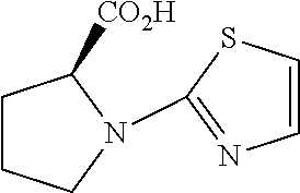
C1CCN(C2=NC=CS2)C1[CO2H]
